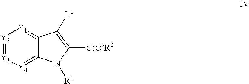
[Y2]1=[Y3][Y4]=C2C(=[Y1]1)C([L1])=C([C(O)R2])N2[R1]
